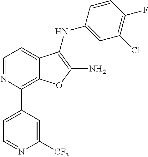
C1(Cl)=C(F)C=CC(NC2=C(N)OC3=C(C4=CC=NC([CF3])=C4)N=CC=C32)=C1
